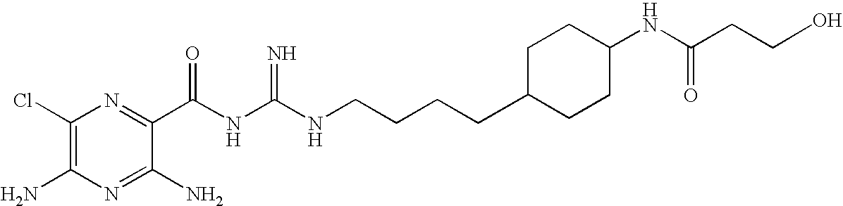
C1(Cl)=C(N)N=C(N)C(C(NC(NCCCCC2CCC(NC(CCO)=O)CC2)=N)=O)=N1
